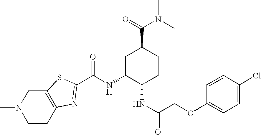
C1CC2=C(CN1C)SC(C(NC1C(NC(COC3=CC=C(Cl)C=C3)=O)CCC(C(=O)N(C)C)C1)=O)=N2
